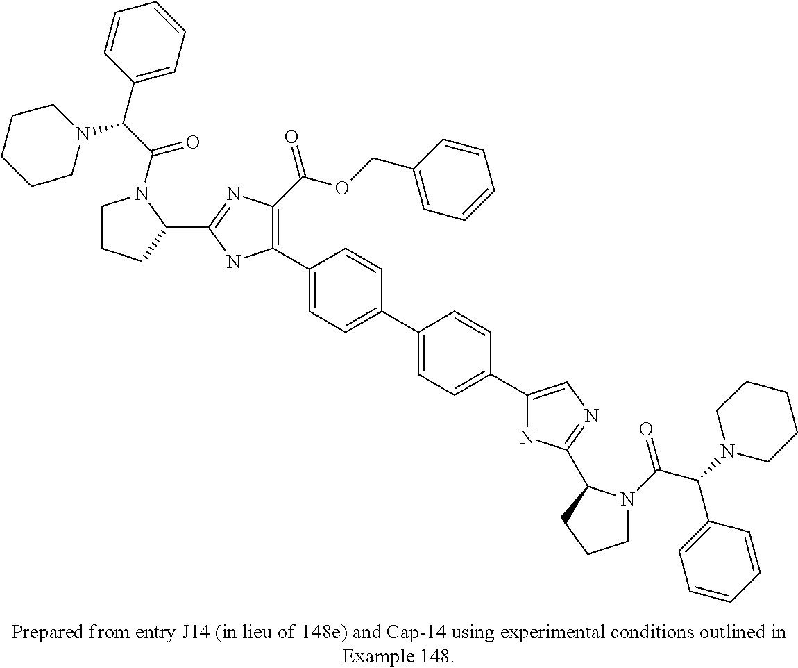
C1(C2=CC=C(C3=CC=C(C4=CN=C(C5N(C(=O)C(C6=CC=CC=C6)N6CCCCC6)CCC5)N4)C=C3)C=C2)=C(C(OCC2=CC=CC=C2)=O)N=C(C2N(C(C(N3CCCCC3)C3=CC=CC=C3)=O)CCC2)N1
